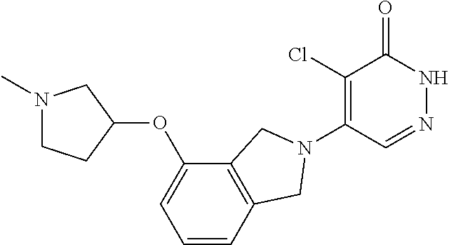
C1(Cl)=C(N2CC3=C(C(OC4CN(C)CC4)=CC=C3)C2)C=NNC1=O
